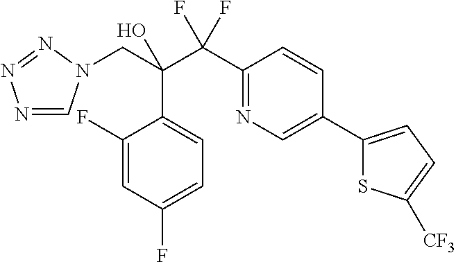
N1=CN(CC(C(C2=NC=C(C3=CC=C([CF3])S3)C=C2)(F)F)(O)C2=CC=C(F)C=C2F)N=N1
